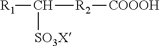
[R1]C([SO3X])[R2][COOOH]
